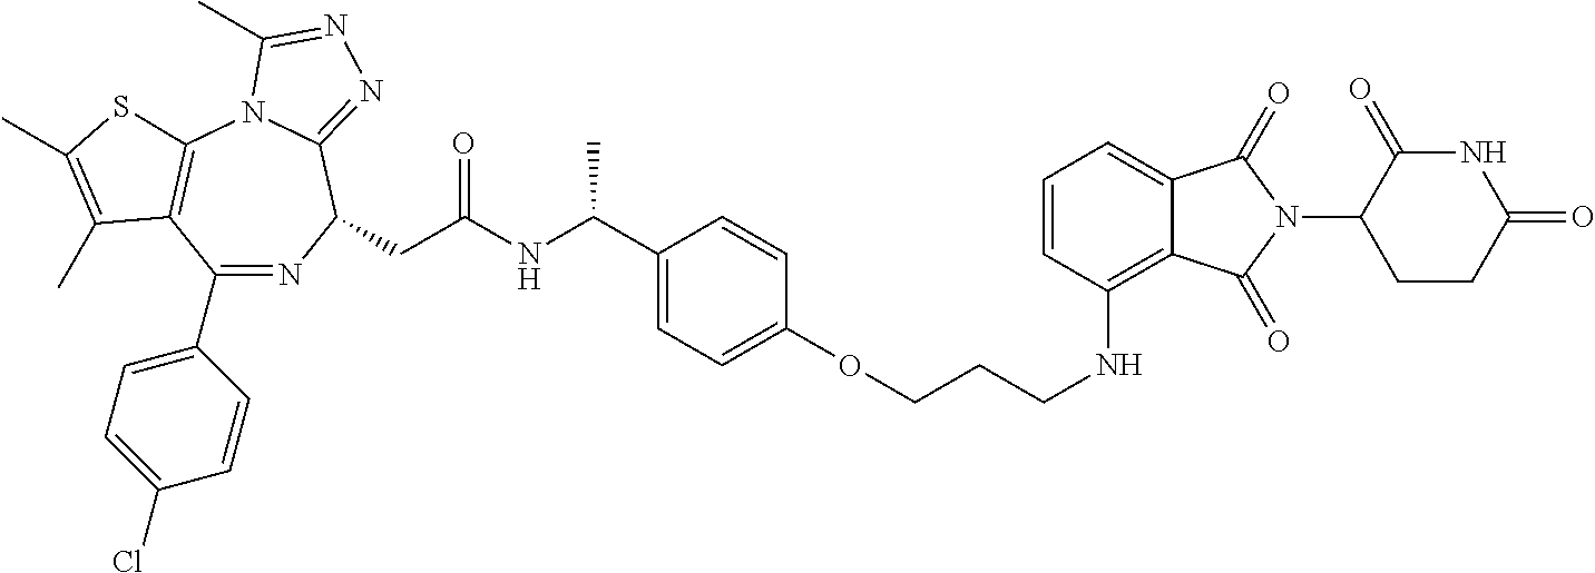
C1(C2=CC=C(Cl)C=C2)=NC(CC(NC(C2=CC=C(OCCCNC3=C4C(=CC=C3)C(=O)N(C3CCC(=O)NC3=O)C4=O)C=C2)C)=O)C2=NN=C(C)N2C2=C1C(C)=C(C)S2
